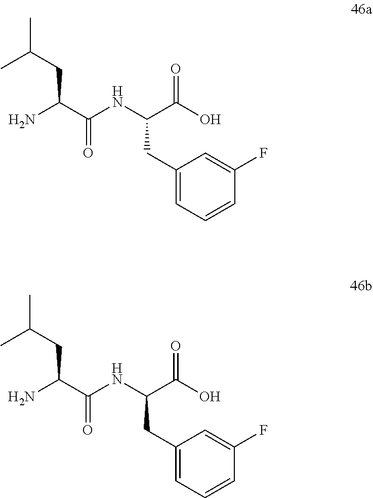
C(C(C)C)C(C(=O)NC(CC1=CC=CC(F)=C1)C(=O)O)N.C(C(C)C)C(C(=O)NC(CC1=CC=CC(F)=C1)C(=O)O)N
